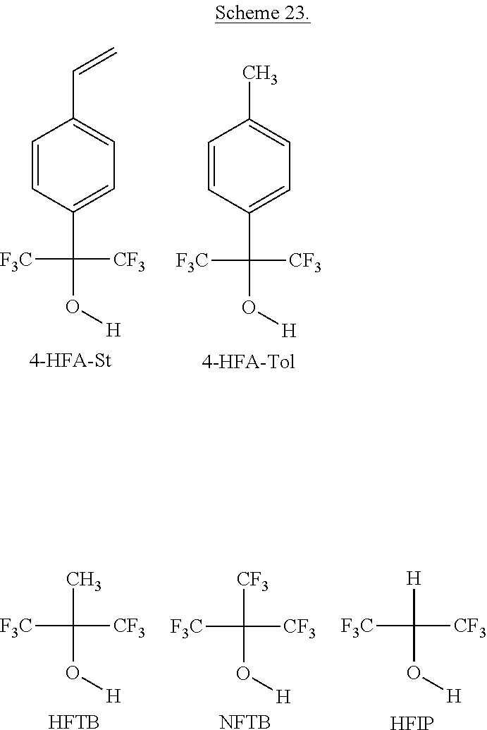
C1=CC(C(O[H])([F3C])[CF3])=CC=C1C.C1=CC(C(O[H])([F3C])[CF3])=CC=C1C=C.[CF3]C(O[H])([F3C])[CF3].[NFTB].CC(O[H])([F3C])[CF3].[HFTB].[H]C(O[H])([F3C])[CF3].[HFIP]
